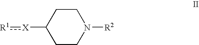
C1CC([X]:[R1])CCN1[R2]
